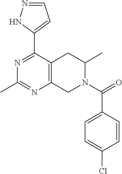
C1(C2=CC=NN2)=NC(C)=NC2=C1CC(C)N(C(=O)C1=CC=C(Cl)C=C1)C2
